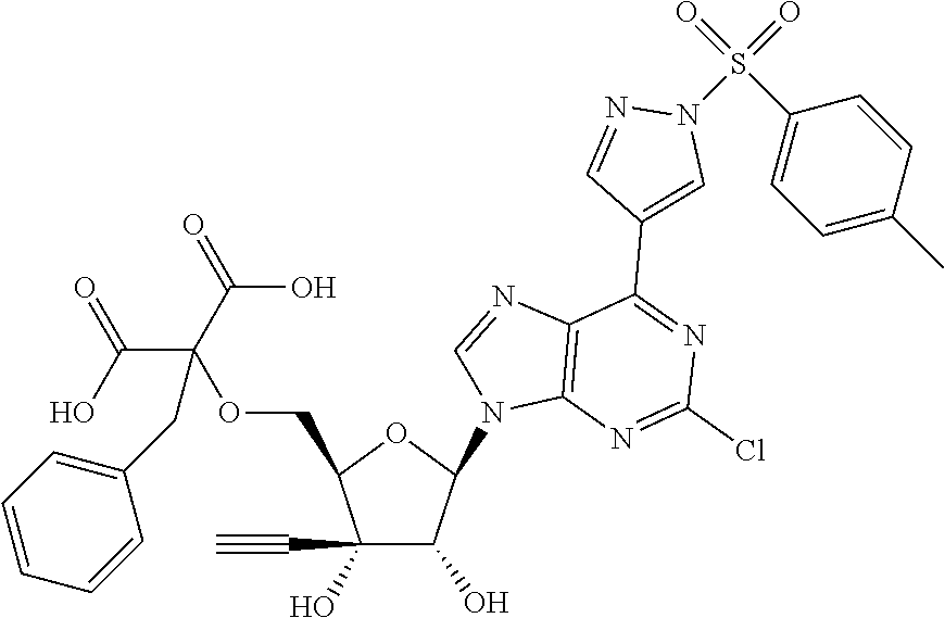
C1(C#C)(O)C(O)C(N2C3=C(N=C2)C(C2=CN(S(=O)(=O)C4=CC=C(C)C=C4)N=C2)=NC(Cl)=N3)OC1COC(C(O)=O)(C(O)=O)CC1=CC=CC=C1
